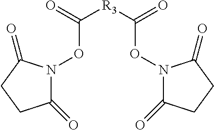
C1(=O)N(OC([R3]C(=O)ON2C(=O)CCC2=O)=O)C(=O)CC1
